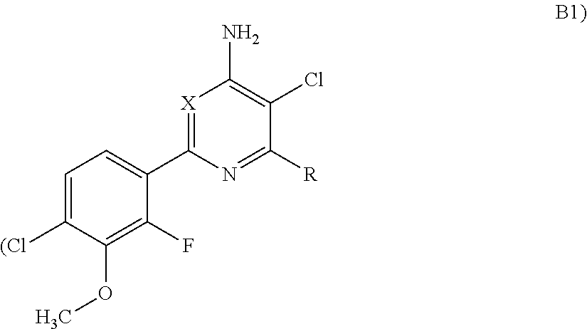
[X]1=C(C2=CC=C([(Cl])C(OC)=C2F)N=C([R])C(Cl)=C1N
